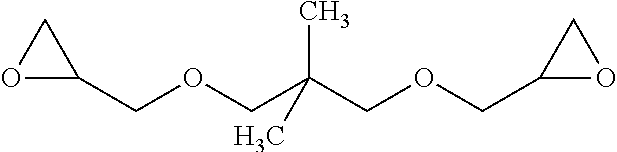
C1(COCC(COCC2CO2)(C)C)OC1
